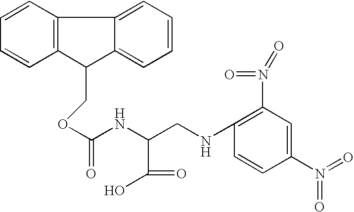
C1=CC2=C(C=C1)C1=CC=CC=C1C2COC(NC(CNC1=C(N(=O)=O)C=C(N(=O)=O)C=C1)C(O)=O)=O
